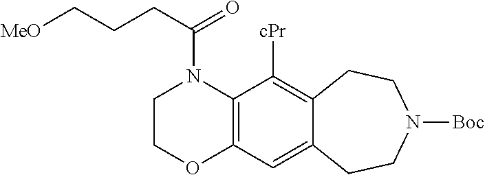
C(CCC(=O)N1CCOC2=C1C([cPr])=C1C(=C2)CCN([Boc])CC1)[MeO]
